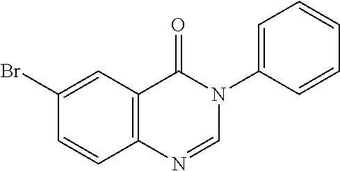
C1=C(Br)C=CC2=C1C(=O)N(C1=CC=CC=C1)C=N2
